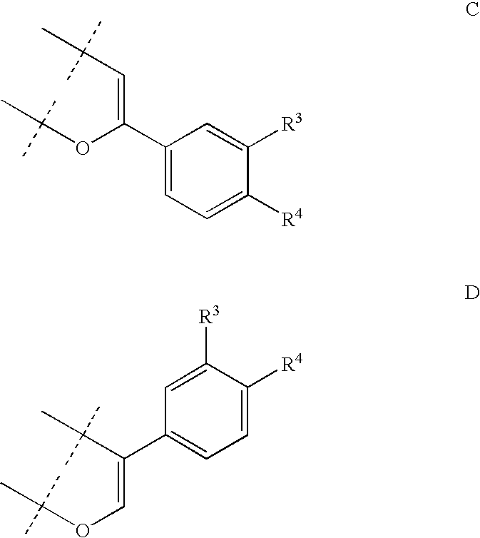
C1(C(OC(C)(C)C)=CC(C)(C)C)=CC=C([R4])C([R3])=C1.C1=C([R3])C([R4])=CC=C1C(C(C)(C)C)=COC(C)(C)C
